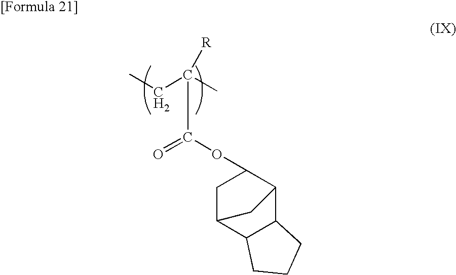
CCC(C)([R])C(=O)OC1CC2C3C(C1C2)CCC3
